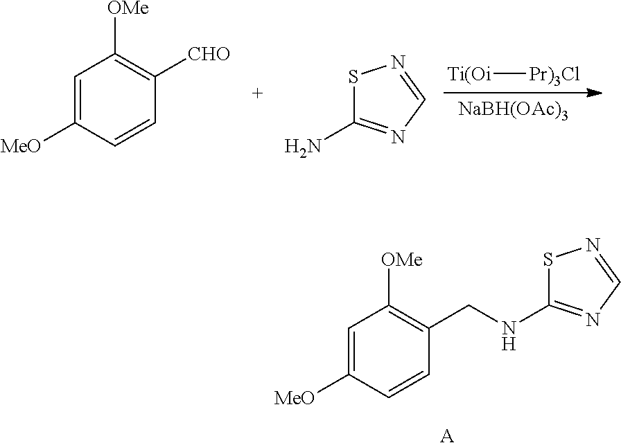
C1=C([MeO])C=CC(CNC2=NC=NS2)=C1[OMe].[A].[Ti(Oi][Pr)3Cl].[NaBH(OAc)3].C1=C([MeO])C=CC([CHO])=C1[OMe].S1C(N)=NC=N1
